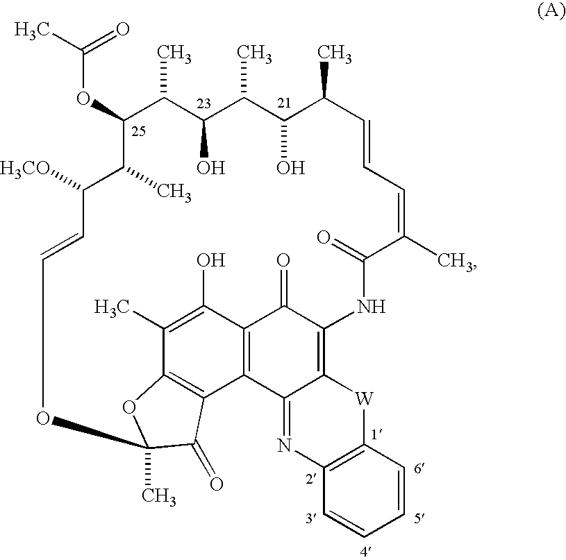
C1(OC(C)=O)C(C)C([H3CO])C=COC2(C)OC3=C(C4=C(C(=O)C(=C5C4=NC4=C([W]5)C=CC=C4)NC(=O)C(C)=CC=CC(C)C(O)C(C)C(O)C1C)C(O)=C3C)C2=O
